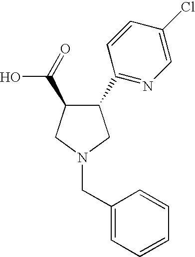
C1(CN2CC(C(=O)O)C(C3=NC=C(Cl)C=C3)C2)=CC=CC=C1
